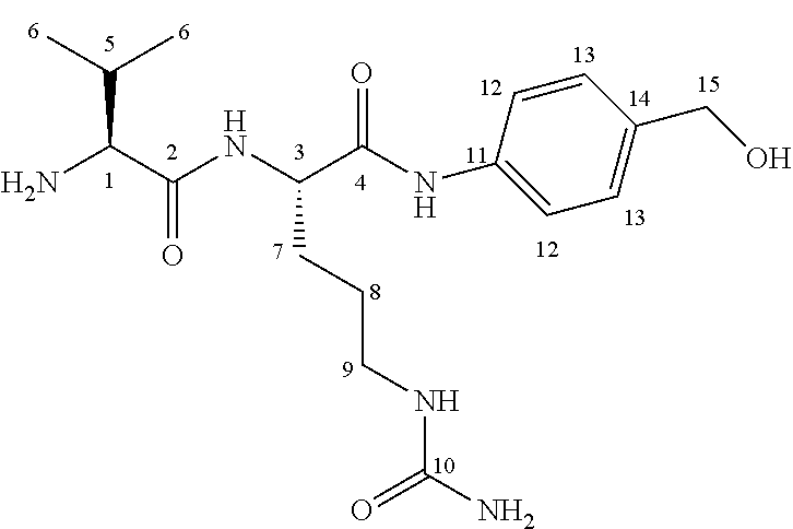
NC(C(NC(C(NC1=CC=C(CO)C=C1)=O)CCCNC(N)=O)=O)C(C)C
